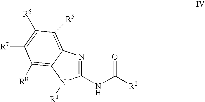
C1(NC(=O)[R2])=NC2=C([R5])C([R6])=C([R7])C([R8])=C2N1[R1]
